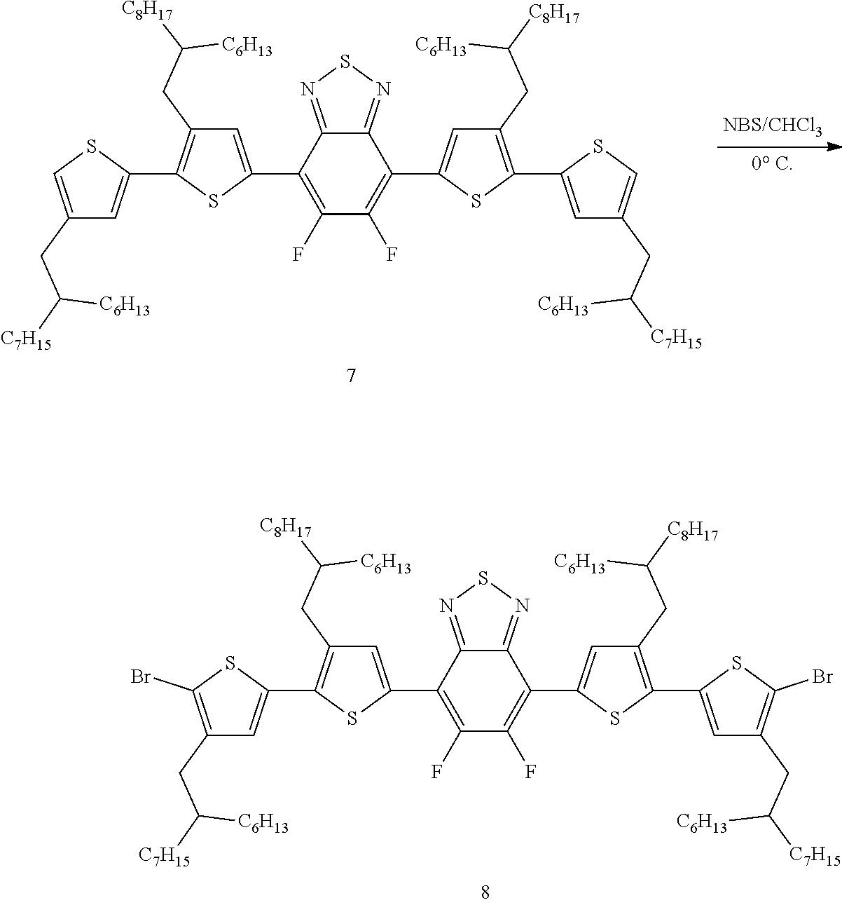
C1=C(C2=C(F)C(F)=C(C3=CC(CC([C8H17])[C6H13])=C(C4=CC(CC([C7H15])[C6H13])=C(Br)S4)S3)C3=NSN=C23)SC(C2=CC(CC([C6H13])[C7H15])=C(Br)S2)=C1CC([C6H13])[C8H17].C1=C(C2=C(F)C(F)=C(C3=CC(CC([C8H17])[C6H13])=C(C4=CC(CC([C7H15])[C6H13])=CS4)S3)C3=NSN=C23)SC(C2=CC(CC([C6H13])[C7H15])=CS2)=C1CC([C6H13])[C8H17]
